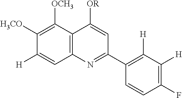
C12=C(C([OCH3])=C([H3CO])C([H])=C1)C([OR])=CC(C1=C([H])C([H])=C(F)C=C1)=N2
